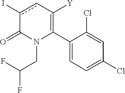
C1(C2=C([Y])cc(I)C(=O)N2CC(F)F)=CC=C(Cl)C=C1Cl
